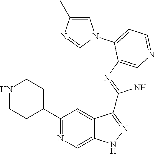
C1(C2=NC=C3C(=C2)C(C2=NC4=C(N2)N=CC=C4N2C=C(C)N=C2)=NN3)CCNCC1
